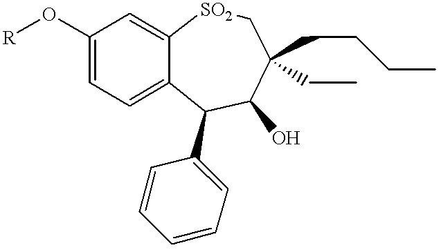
C1(O[R])=CC=C2C(=C1)[SO2]CC(CCCC)(CC)C(O)C2C1=CC=CC=C1
